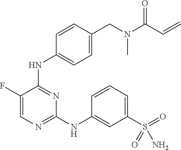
C1=C(F)C(NC2=CC=C(CN(C(C=C)=O)C)C=C2)=NC(NC2=CC(S(=O)(N)=O)=CC=C2)=N1
